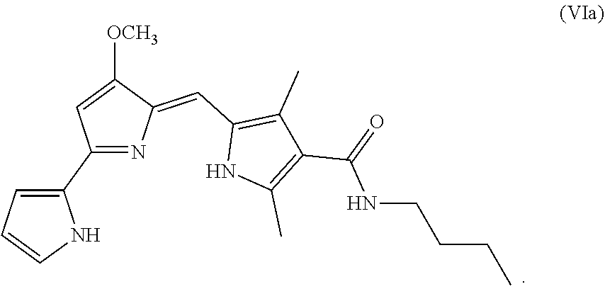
C1(C2=CC=CN2)=NC(=CC2=C(C)C(C(=O)NCCCC)=C(C)N2)C([OCH3])=C1
